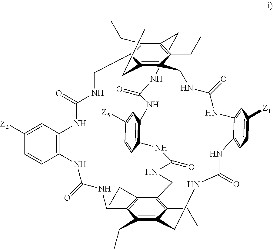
C1NC(=O)NC2=C(C=CC([Z5])=C2)NC(=O)NCC2=C(CC)C3=C(CC)C(=C2CC)CNC(=O)NC2=C(C=C([Z2])C=C2)NC(=O)NCC2=C(CC)C1=C(CC)C(=C2CC)CNC(=O)NC1=CC([Z1])=CC=C1NC(=O)NC3
